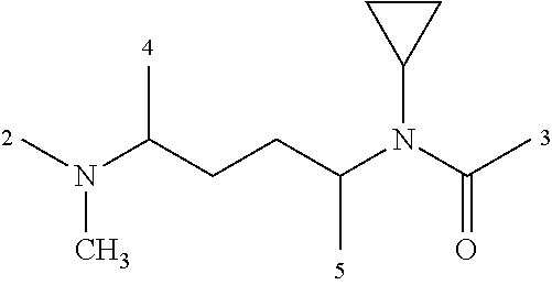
CN(C(CCC(N(C(C)=O)C1CC1)C)C)C
